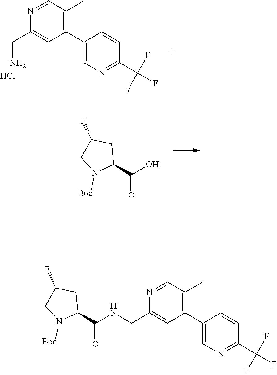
C1=NC(CN)=CC(C2=CN=C(C(F)(F)F)C=C2)=C1C.Cl.C1(C(O)=O)CC(F)CN1[Boc].C1(C(NCC2=CC(C3=CN=C(C(F)(F)F)C=C3)=C(C)C=N2)=O)CC(F)CN1[Boc]
